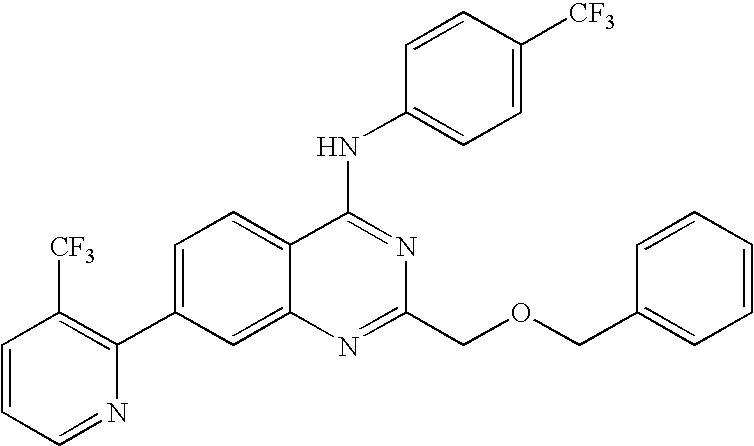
C1=CC=NC(C2=CC=C3C(=C2)N=C(COCC2=CC=CC=C2)N=C3NC2=CC=C([CF3])C=C2)=C1[CF3]
